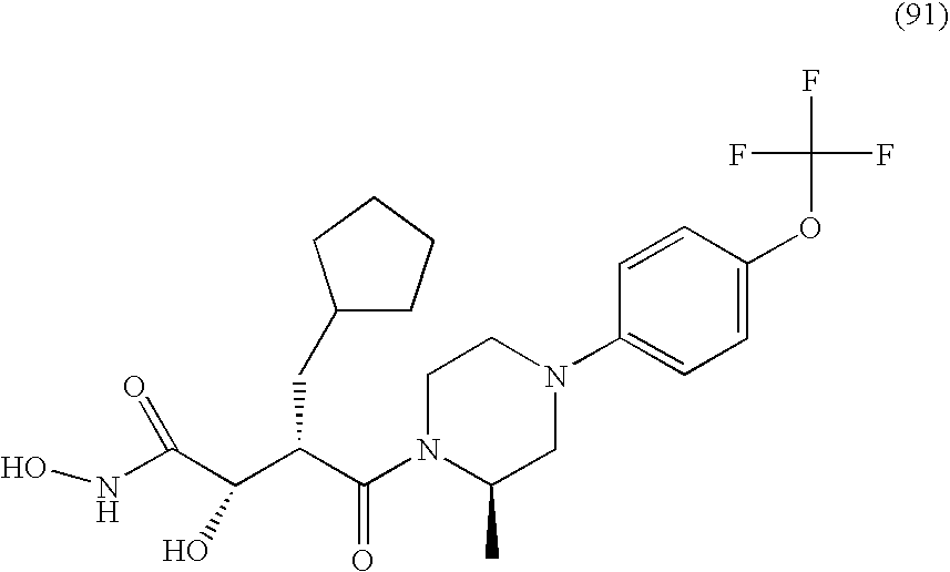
ONC(C(C(C(N1C(C)CN(C2=CC=C(OC(F)(F)F)C=C2)CC1)=O)CC1CCCC1)O)=O
